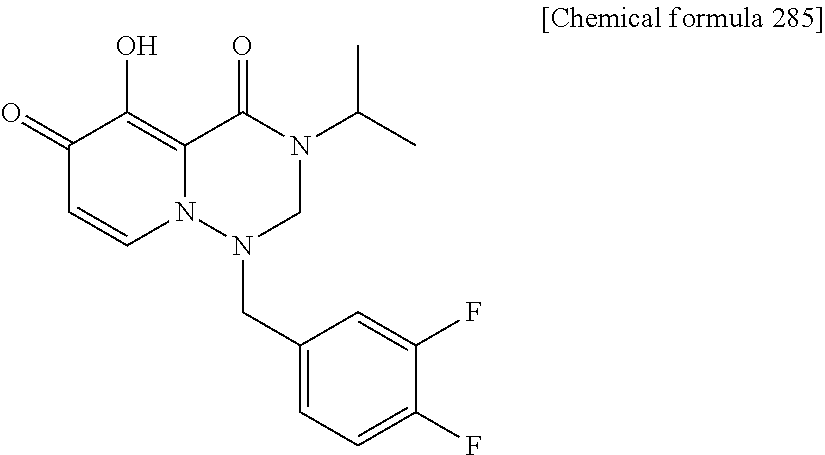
C(N1CN(C(C)C)C(=O)C2=C(O)C(=O)C=CN12)C1=CC=C(F)C(F)=C1
